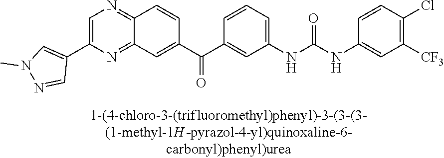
C1(C2=CN=C3C(=N2)C=C(C(C2=CC(NC(NC4=CC([CF3])=C(Cl)C=C4)=O)=CC=C2)=O)C=C3)=CN(C)N=C1
